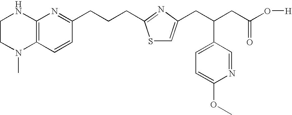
C1CN(C)C2=C(N1)N=C(CCCC1=NC(CC(CC(O[H])=O)C3=CC=C(OC)N=C3)=CS1)C=C2
